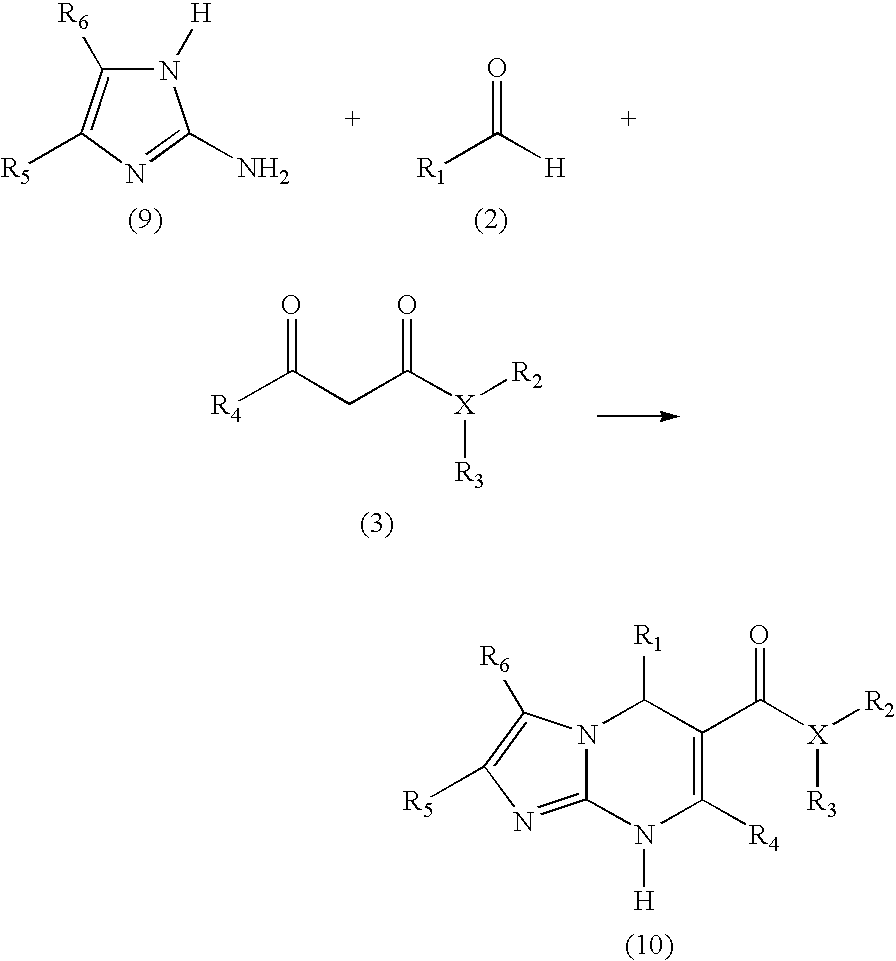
O=C(CC([X]([R2])[R3])=O)[R4].N1([H])C([R6])=C([R5])N=C1N.O=C([H])[R1].N12C(=NC([R5])=C1[R6])N([H])C([R4])=C(C([X]([R2])[R3])=O)C2[R1]
